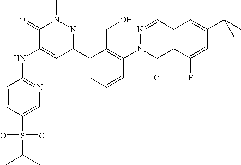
C1=C(S(=O)(C(C)C)=O)C=CC(NC2=CC(C3=CC=CC(N4C(=O)C5=C(C=N4)C=C(C(C)(C)C)C=C5F)=C3CO)=NN(C)C2=O)=N1
